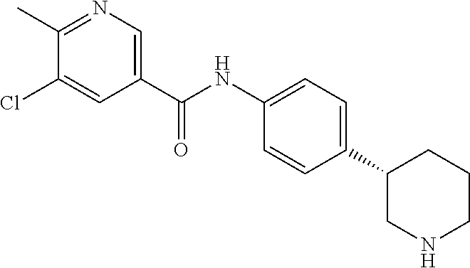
ClC1=CC(C(NC2=CC=C(C3CNCCC3)C=C2)=O)=CN=C1C
